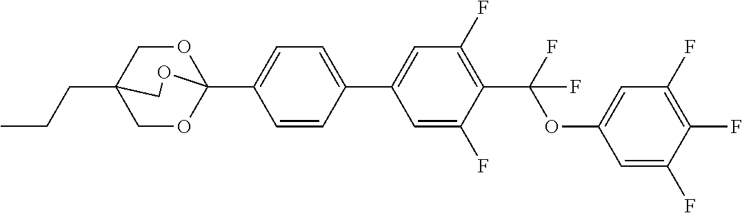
CCCC12COC(C3=CC=C(C4=CC(F)=C(C(OC5=CC(F)=C(F)C(F)=C5)(F)F)C(F)=C4)C=C3)(OC1)OC2
